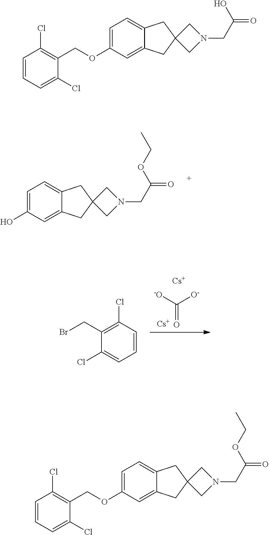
C1=C(O)C=C2C(=C1)CC1(C2)CN(CC(=O)OCC)C1.[-O]C([O-])=O.[Cs].[Cs].C1=CC=C(Cl)C(CBr)=C1Cl.C1=C(OCC2=C(Cl)C=CC=C2Cl)C=C2C(=C1)CC1(C2)CN(CC(=O)O)C1.C1=C(OCC2=C(Cl)C=CC=C2Cl)C=C2C(=C1)CC1(C2)CN(CC(=O)OCC)C1
